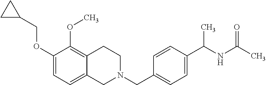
C1(OCC2CC2)=CC=C2C(=C1OC)CCN(CC1=CC=C(C(NC(C)=O)C)C=C1)C2
